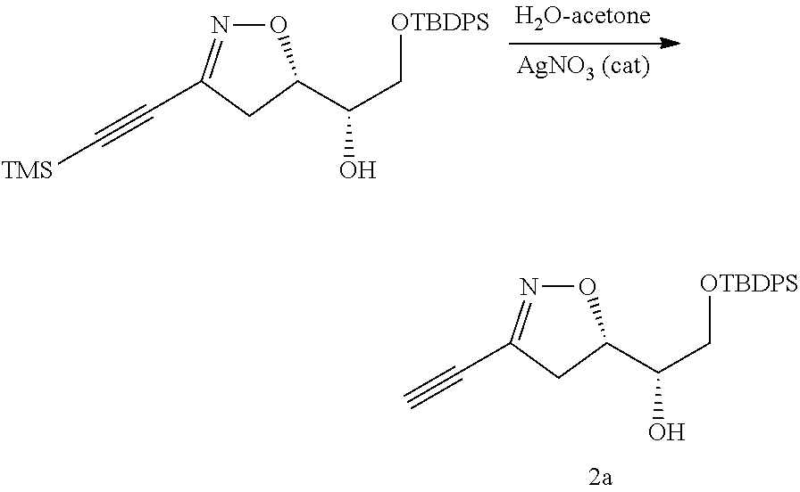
O1N=C(C#C)CC1C(C[OTBDPS])O.O1N=C(C#C[TMS])CC1C(C[OTBDPS])O
